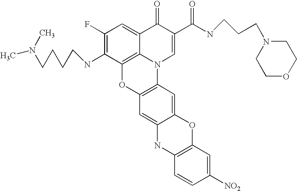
C1(F)=C(NCCCCN(C)C)C2=C3C(=C1)C(=O)C(C(NCCCN1CCOCC1)=O)=CN3C1=C(O2)C=C2C(=C1)OC1=C(N2)C=CC([NO2])=C1
